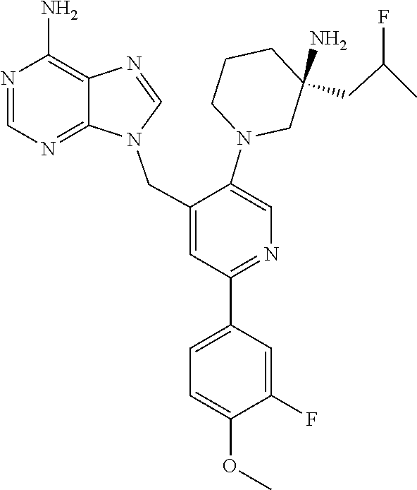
C(CC1(N)CN(C2=CN=C(C3=CC=C(OC)C(F)=C3)C=C2CN2C=NC3=C(N)N=CN=C23)CCC1)(C)F
